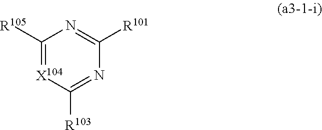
C1([R105])=[X104]C([R103])=NC([R101])=N1
